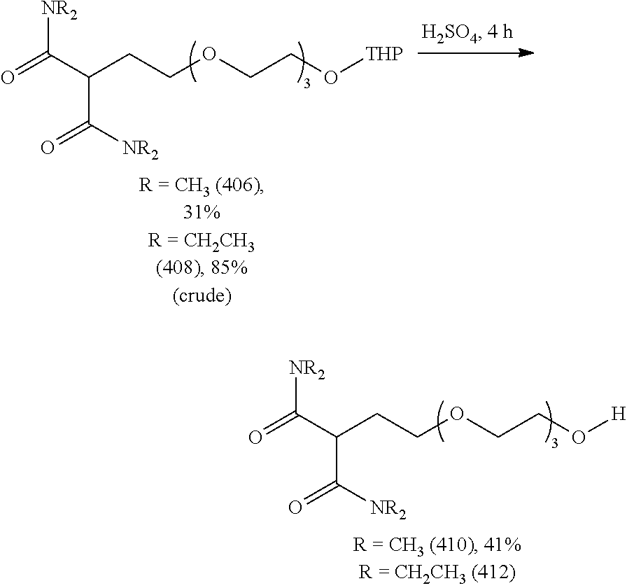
[NR2]C(C(C(=O)[NR2])CCOCCO[THP])=O.[NR2]C(C(C(=O)[NR2])CCOCCO[H])=O
